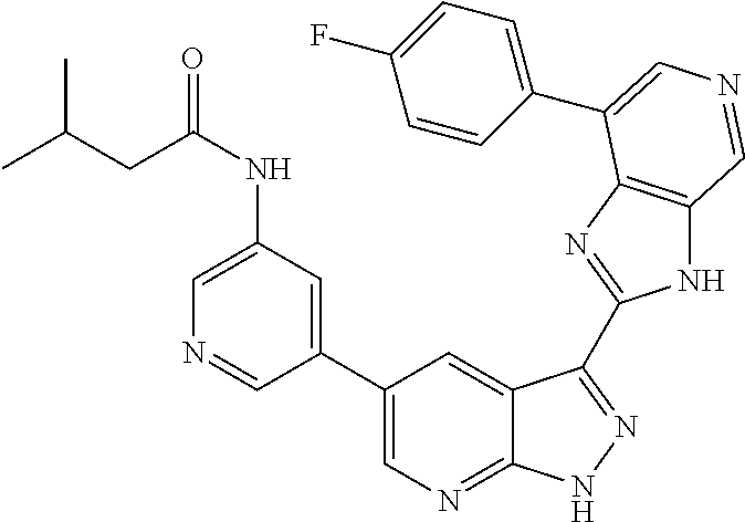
C1(C2=CN=C3C(=C2)C(C2=NC4=C(N2)C=NC=C4C2=CC=C(F)C=C2)=NN3)=CC(NC(CC(C)C)=O)=CN=C1
